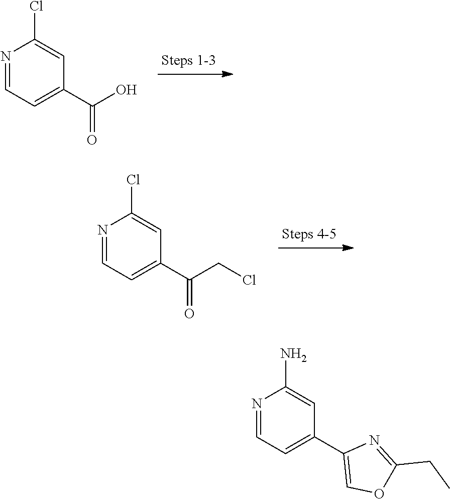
N1=CC=C(C2=COC(CC)=N2)C=C1N.N1=CC=C(C(=O)O)C=C1Cl.N1=CC=C(C(=O)CCl)C=C1Cl
